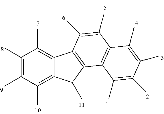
C1(C)=C(C)C(C)=C2C(=C1C)C1=C(C2C)C2=C(C(C)=C1C)C(C)=C(C)C(C)=C2C
